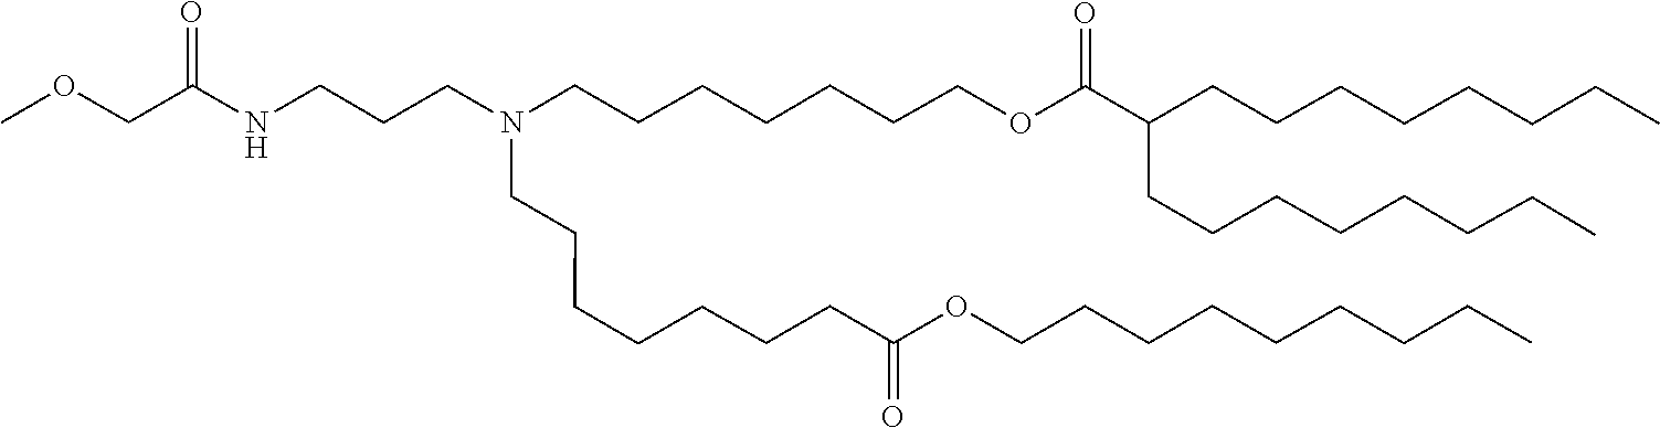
C(CC)CCCCCCOC(CCCCCCCN(CCCCCCCOC(C(CCCCCCCC)CCCCCCCC)=O)CCCNC(COC)=O)=O
